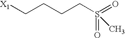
[X1]CCCCS(=O)(=O)C
